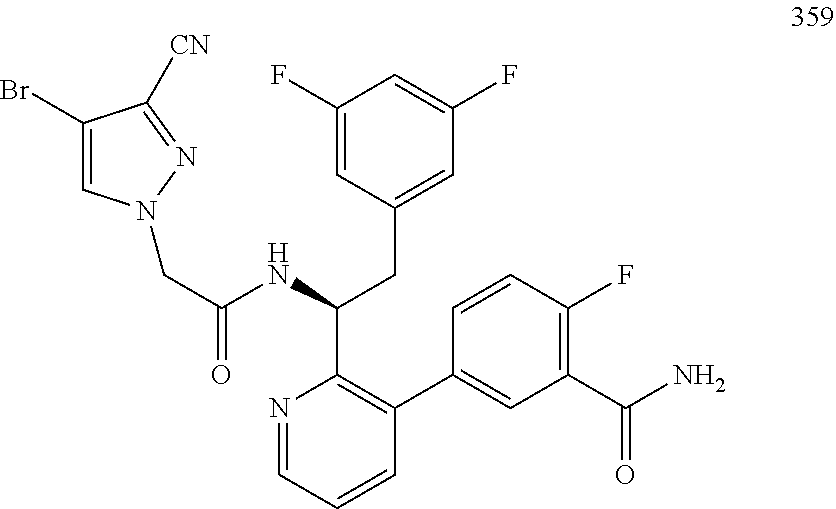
C1=C(Br)C([CN])=NN1CC(NC(C1=C(C2=CC(C(N)=O)=C(F)C=C2)C=CC=N1)CC1=CC(F)=CC(F)=C1)=O
